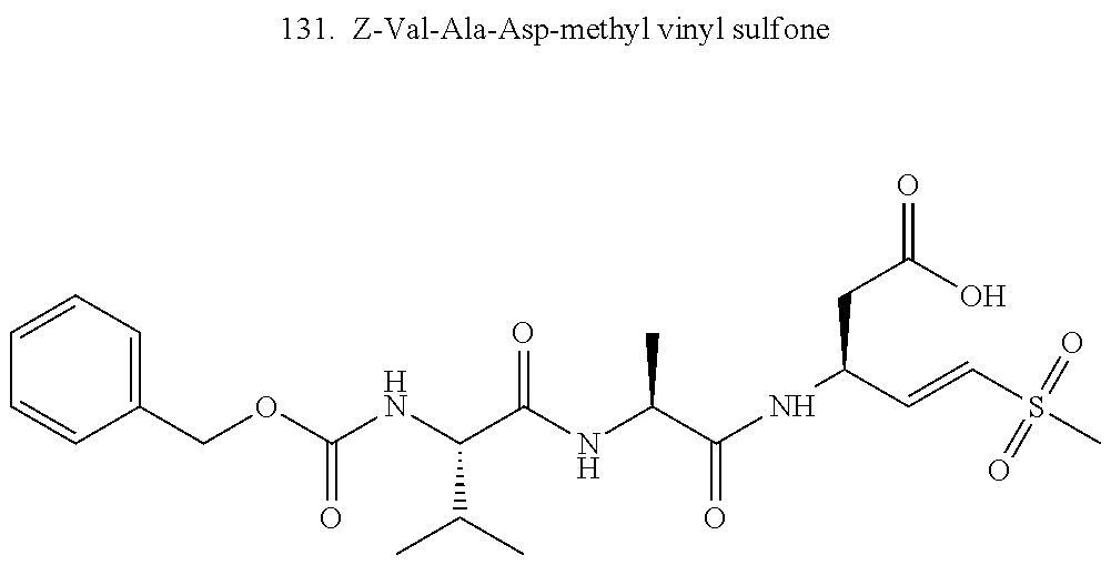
C1=CC=C(COC(NC(C(NC(C(NC(CC(O)=O)C=CS(C)(=O)=O)=O)C)=O)C(C)C)=O)C=C1
